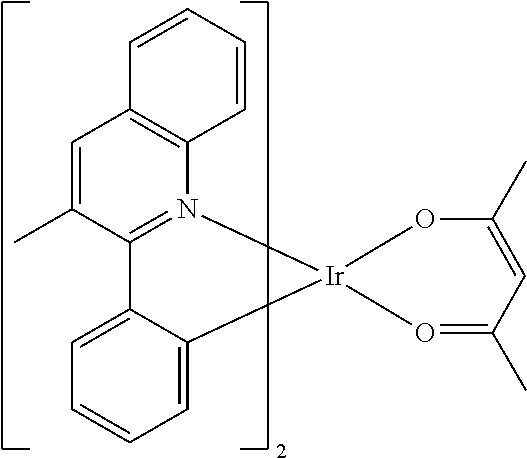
C1=C(C)C2=N(C3=C1C=CC=C3)[Ir]1(O=C(C)C=C(C)O1)C1=CC=CC=C21
